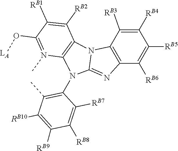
C12=C(C([RB3])=C([RB4])C([RB5])=C1[RB6])N1C3=C(N(C)=C(O[LA])C([RB1])=C3[RB2])N(C3=C(C)C([RB10])=C([RB9])C([RB8])=C3[RB7])C1=N2
